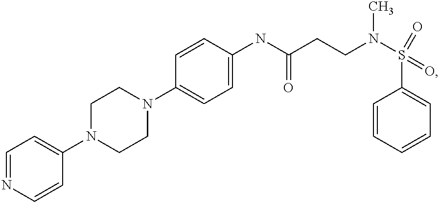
C1(N2CCN(C3=CC=C(NC(CCN(S(C4=CC=CC=C4)(=O)=O)C)=O)C=C3)CC2)=CC=NC=C1
